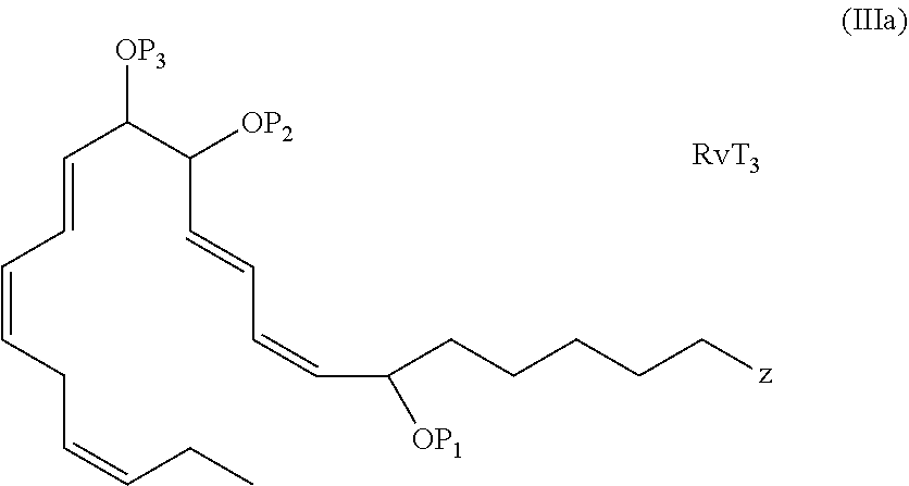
C(=CC=CCC=CCC)C(C(C=CC=CC([OP1])CCCCC[z])[OP2])[OP3]
